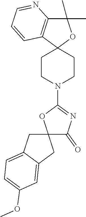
C12(CCN(C3=NC(=O)C4(O3)CC3=CC=C(OC)C=C3C4)CC1)OC(C)(C)C1=C2C=CC=N1
